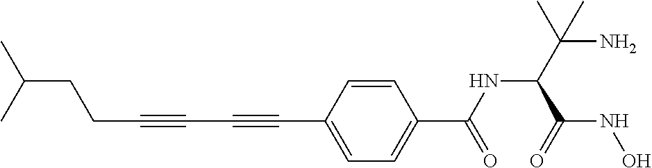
C(C#CC#CC1=CC=C(C(=O)NC(C(NO)=O)C(N)(C)C)C=C1)CC(C)C
